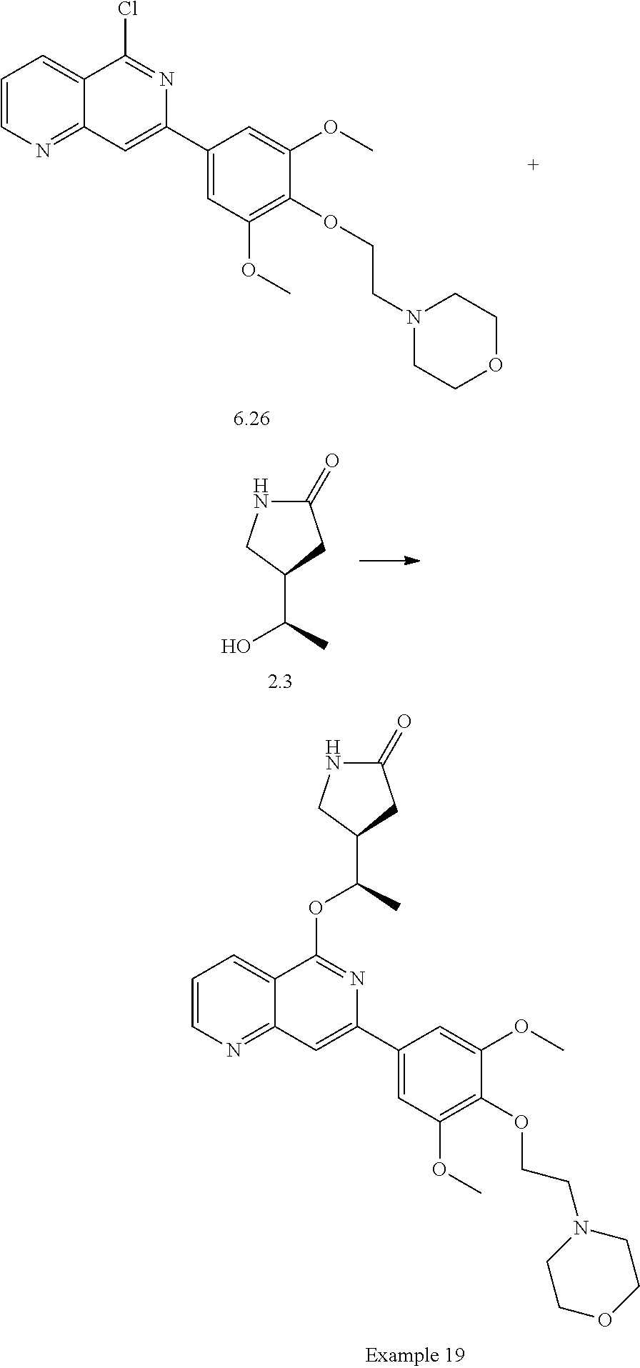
C1=CN=C2C(=C1)C(OC(C1CC(=O)NC1)C)=NC(C1=CC(OC)=C(OCCN3CCOCC3)C(OC)=C1)=C2.C1=CN=C2C(=C1)C(Cl)=NC(C1=CC(OC)=C(OCCN3CCOCC3)C(OC)=C1)=C2.C1(=O)NCC(C(C)O)C1
